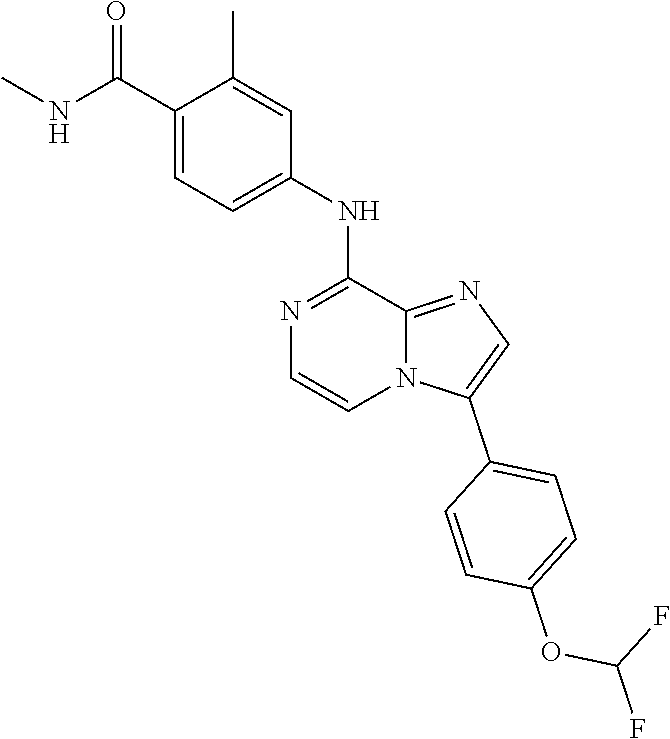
C1(C(NC)=O)=CC=C(NC2=NC=CN3C2=NC=C3C2=CC=C(OC(F)F)C=C2)C=C1C
